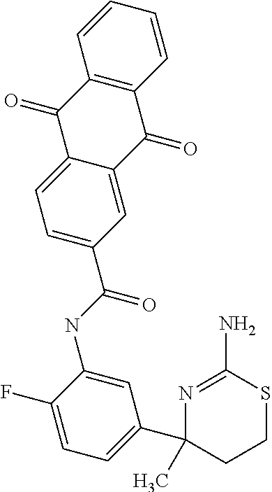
N1=C(N)SCCC1(C1=CC=C(F)C(NC(C2=CC=C3C(=C2)C(=O)C2=C(C3=O)C=CC=C2)=O)=C1)C
